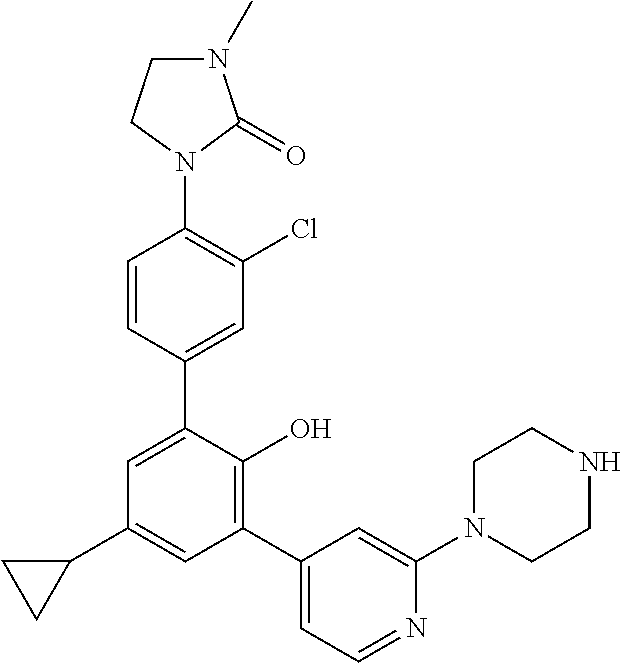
C1(N2C(=O)N(C)CC2)=C(Cl)C=C(C2=CC(C3CC3)=CC(C3=CC=NC(N4CCNCC4)=C3)=C2O)C=C1
